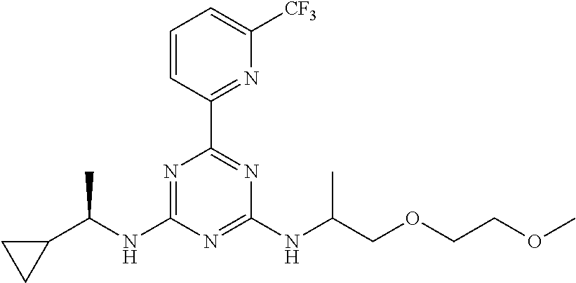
N1=C(NC(C2CC2)C)N=C(NC(COCCOC)C)N=C1C1=NC([CF3])=CC=C1
